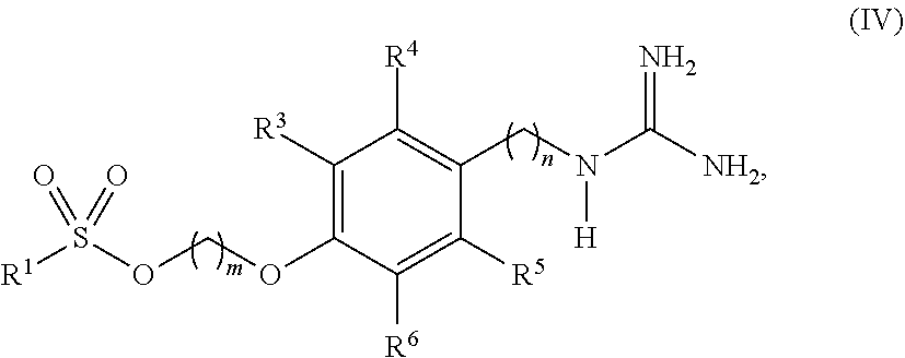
C1([R3])=C(OCOS([R1])(=O)=O)C([R6])=C([R5])C(CN(C(=N)[NH2])[H])=C1[R4]
